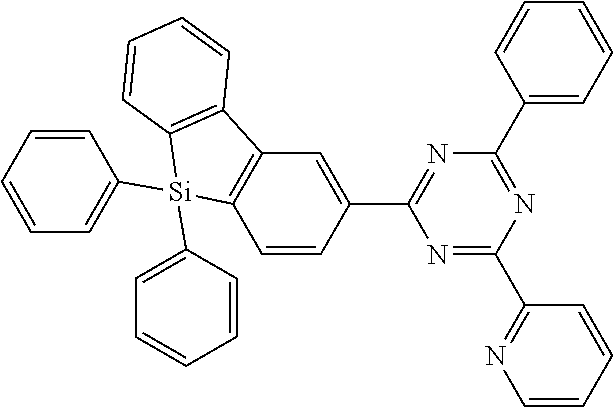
N1=C(C2=NC=CC=C2)N=C(C2=CC=CC=C2)N=C1C1=CC2=C(C=C1)[Si](C1=CC=CC=C1)(C1=CC=CC=C1)C1=C2C=CC=C1
